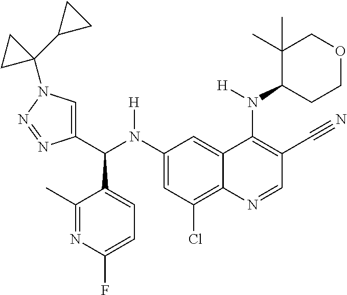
C1(N(C(C2=CN(C3(C4CC4)CC3)N=N2)C2=CC=C(F)N=C2C)[H])=CC(Cl)=C2C(=C1)C(N(C1CCOCC1(C)C)[H])=C(C#N)C=N2
